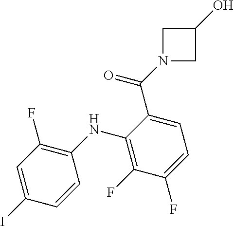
C1N(C(=O)C2=CC=C(F)C(F)=C2NC2=C(F)C=C(I)C=C2)CC1O
